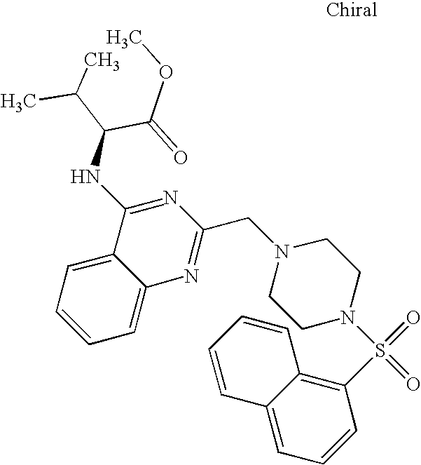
C12=CC=CC(S(=O)(=O)N3CCN(CC4=NC5=CC=CC=C5C(NC(C(C)C)C(OC)=O)=N4)CC3)=C1C=CC=C2
